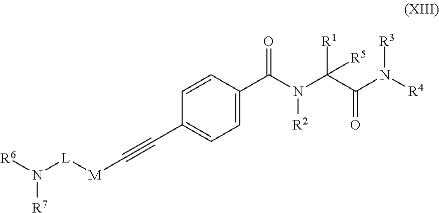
C1=CC(C(N([R2])C(C(N([R4])[R3])=O)([R1])[R5])=O)=CC=C1C#C[M][L]N([R6])[R7]
